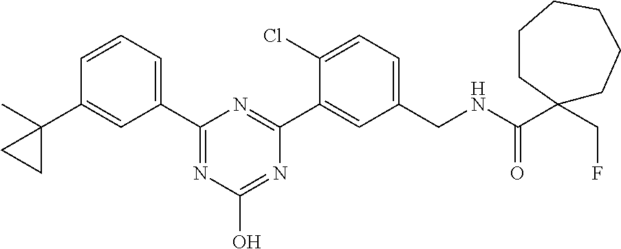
C1(C2=NC(O)=NC(C3=CC(CNC(C4(CF)CCCCCC4)=O)=CC=C3Cl)=N2)=CC=CC(C2(C)CC2)=C1
